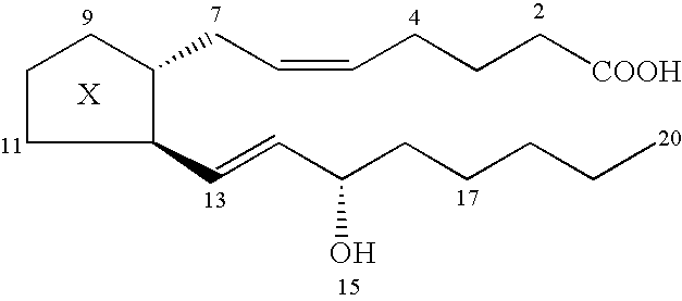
C1(C=CC(CCCCC)O)C(CC=CCCC[COOH])CCC1
